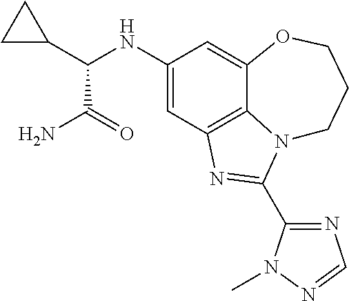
C1(NC(C2CC2)C(N)=O)=CC2=C3C(=C1)OCCCN3C(C1=NC=NN1C)=N2
